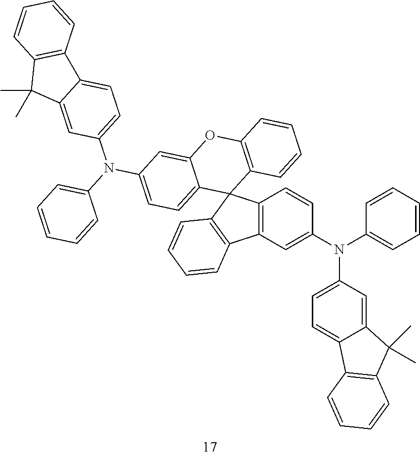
C1=C(N(C2=CC=CC=C2)C2=CC3=C(C=C2)C2(C4=C3C=CC=C4)C3=C(OC4=CC(N(C5=CC=CC=C5)C5=CC=C6C(=C5)C(C)(C)C5=C6C=CC=C5)=CC=C24)C=CC=C3)C=C2C(=C1)C1=C(C2(C)C)C=CC=C1
